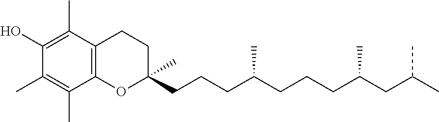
C1(O)=C(C)C2=C(C(C)=C1C)OC(CCCC(CCCC(CC(C)C)C)C)(C)CC2
